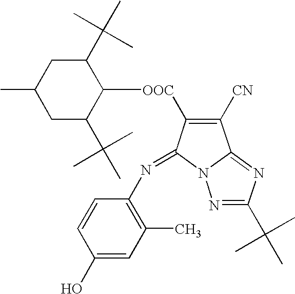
C1([CN])=C([OOC]C2C(C(C)(C)C)CC(C)CC2C(C)(C)C)C(=NC2=C(C)C=C(O)C=C2)N2N=C(C(C)(C)C)N=C12
